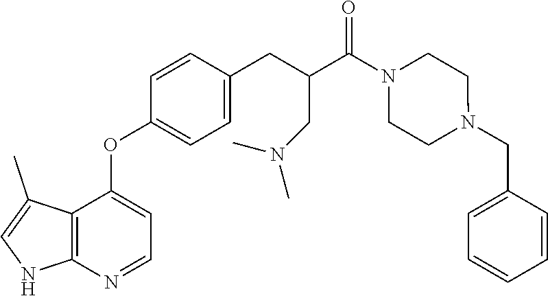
C12=C(N=CC=C1OC1=CC=C(CC(C(N3CCN(CC4=CC=CC=C4)CC3)=O)CN(C)C)C=C1)NC=C2C
